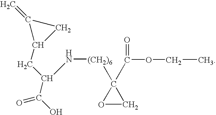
N([(CH2)6]C1(C(OCC)=O)OC1)C(C(=O)O)CC1C(=C)C1
